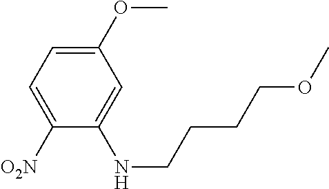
C1(OC)=CC=C([O2N])C(NCCCCOC)=C1
